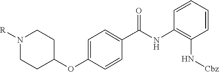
C1(NC(C2=CC=C(OC3CCN([R])CC3)C=C2)=O)=C(N[Cbz])C=CC=C1
